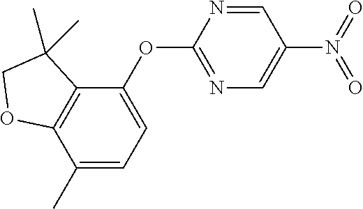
C1=NC(OC2=CC=C(C)C3=C2C(C)(C)CO3)=NC=C1N(=O)=O
